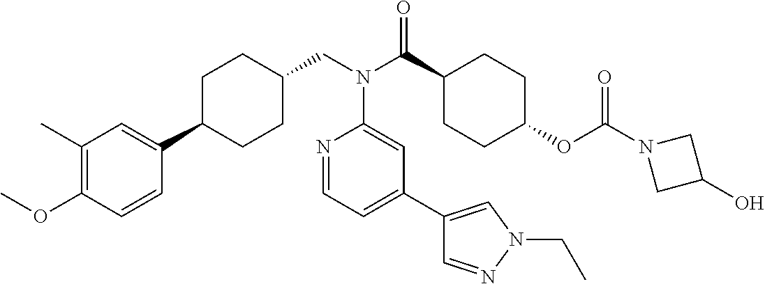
C1(C)=C(OC)C=CC(C2CCC(CN(C(C3CCC(OC(N4CC(O)C4)=O)CC3)=O)C3=CC(C4=CN(CC)N=C4)=CC=N3)CC2)=C1
